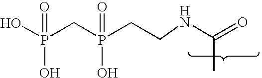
C(=O)(C)NCCP(CP(O)(O)=O)(O)=O
